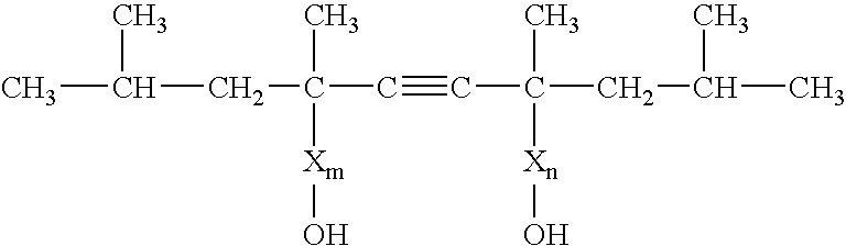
CC(C)CC(C#CC(CC(C)C)(C)[Xn]O)(C)[Xm]O
